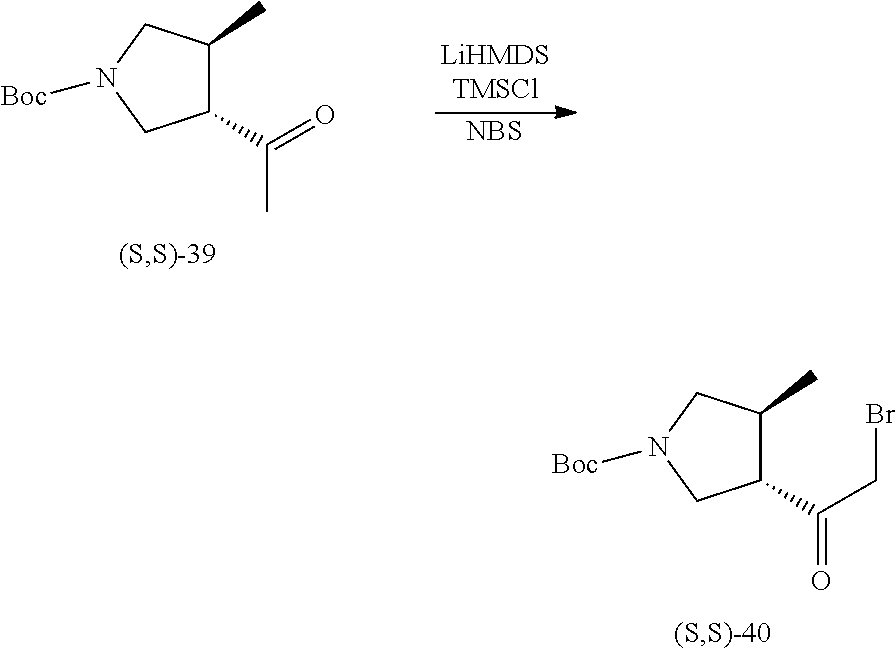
C1(C(C)=O)C(C)CN([Boc])C1.[NBS].C1(C(=O)CBr)C(C)CN([Boc])C1
